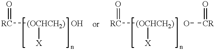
[RC]([(OCHCH2)][X])=O.O.[RC]([(OCHCH2)][X])=O.O[CR]=O
